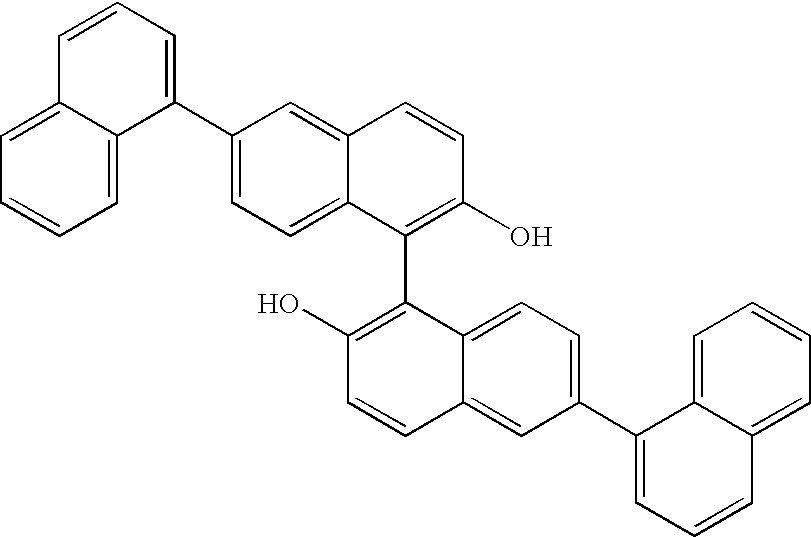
C1=CC=C(C2=CC=C3C(=C2)C=CC(O)=C3C2=C(O)C=CC3=CC(C4=CC=CC5=CC=CC=C45)=CC=C23)C2=CC=CC=C12
